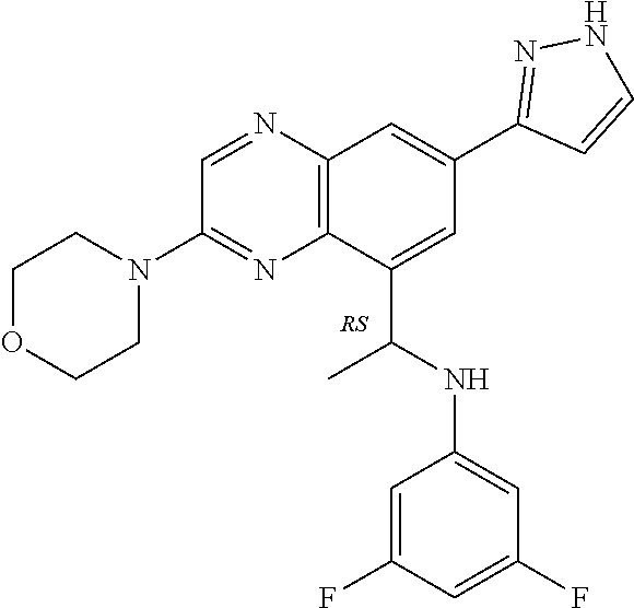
C12=C(N=CC(N3CCOCC3)=N1)C=C(C1=NNC=C1)C=C2C(C)NC1=CC(F)=CC(F)=C1
